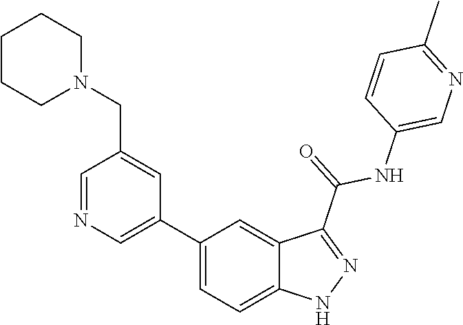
C1(C2=CN=CC(CN3CCCCC3)=C2)=CC=C2C(=C1)C(C(=O)NC1=CN=C(C)C=C1)=NN2
